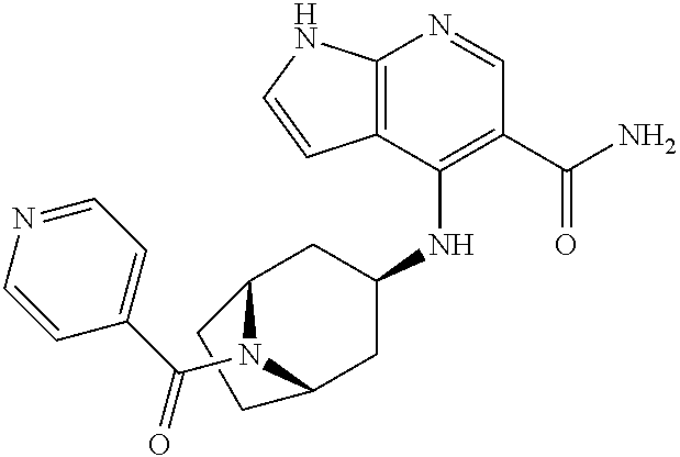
C12=C(C(NC3CC4N(C(C5=CC=NC=C5)=O)C(C3)CC4)=C(C(N)=O)C=N1)C=CN2
